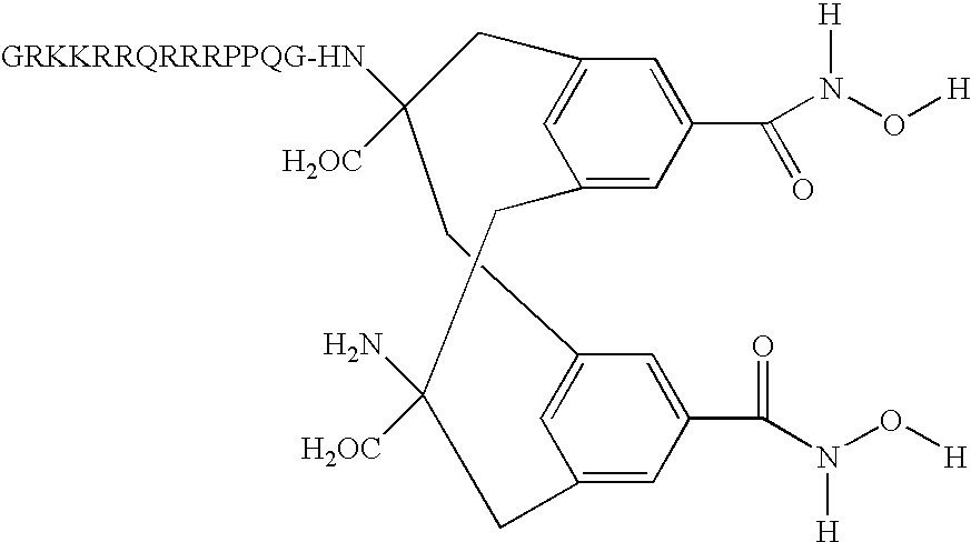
C1=C2C=C(C=C1C(=O)N(O[H])[H])CC([H2OC])([GRKKRRQRRRPPQG-HN])CC1=CC(=CC(C(N(O[H])[H])=O)=C1)CC([H2OC])(N)C2
